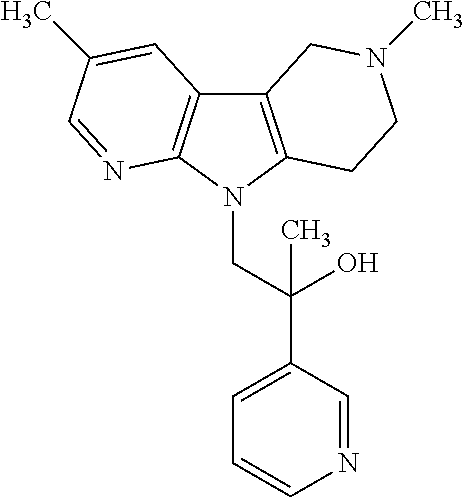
C12=C(N(CC(C3=CC=CN=C3)(O)C)C3=C1C=C(C)C=N3)CCN(C)C2
